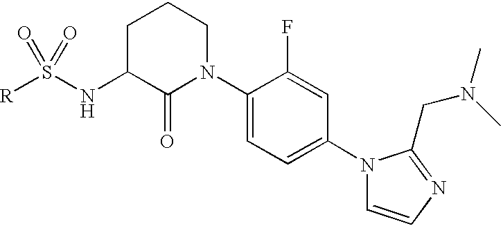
C1C(NS([R])(=O)=O)C(=O)N(C2=CC=C(N3C=CN=C3CN(C)C)C=C2F)CC1
